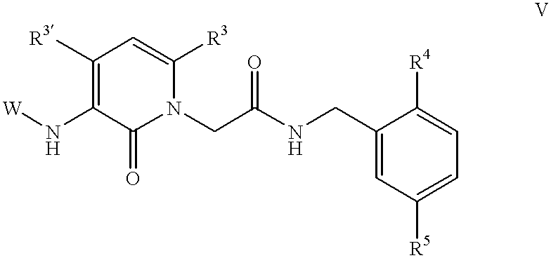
[W]NC1=C([R3])C=C([R3])N(CC(=O)NCC2=CC([R5])=CC=C2[R4])C1=O
